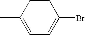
C1(C)=CC=C(Br)C=C1
